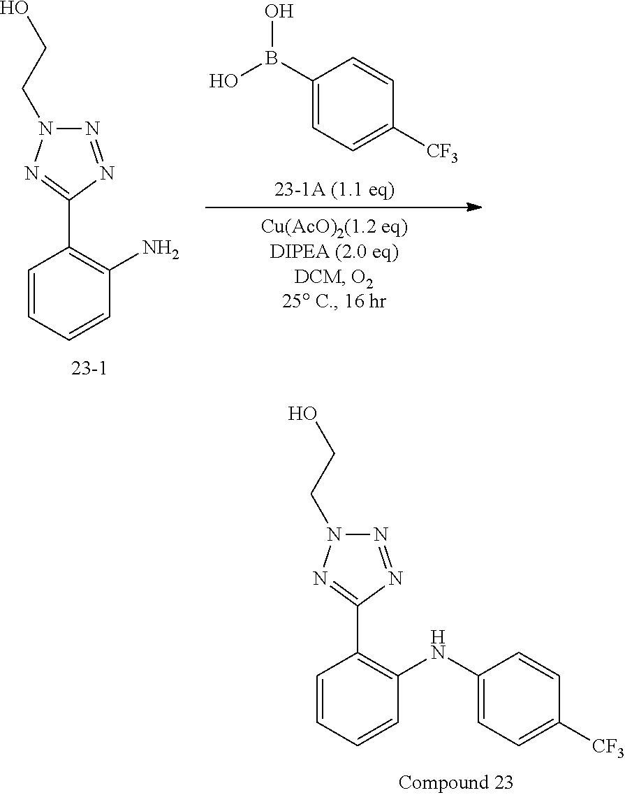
N1=NC(C2=C(NC3=CC=C([CF3])C=C3)C=CC=C2)=NN1CCO.N1=NC(C2=C(N)C=CC=C2)=NN1CCO.C1(B(O)O)=CC=C([CF3])C=C1
